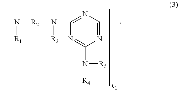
C1(N([R2]N(C)[R1])[R3])=NC(C)=NC(N([R4])[R5])=N1
